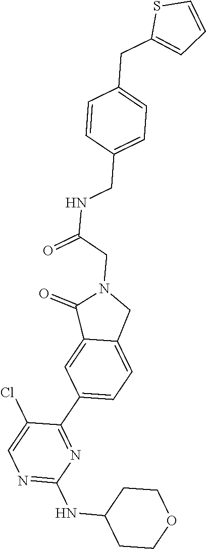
N1=C(NC2CCOCC2)N=C(C2=CC=C3C(=C2)C(=O)N(CC(NCC2=CC=C(CC4=CC=CS4)C=C2)=O)C3)C(Cl)=C1
